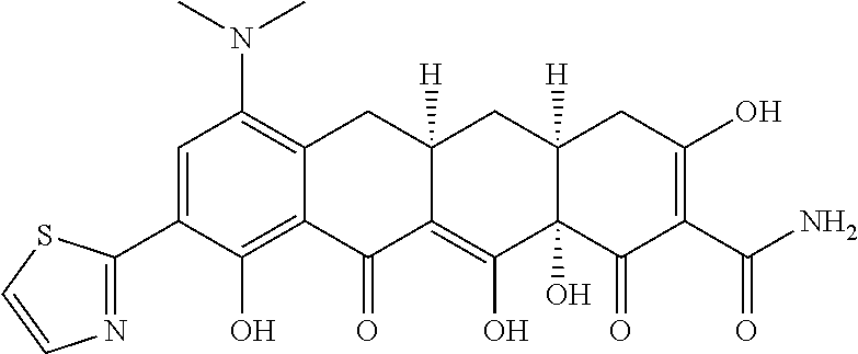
C1=C(C2=NC=CS2)C(O)=C2C(=C1N(C)C)CC1([H])C(=C(O)C3(O)C([H])(C1)CC(O)=C(C(=O)N)C3=O)C2=O
